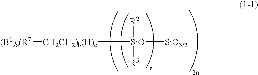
[SiO]([SiO3/2])([R2])([R3])[CH2CH2)b(H)c][(B1)a(R7]
